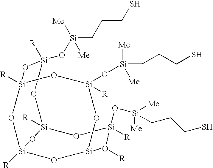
O1[Si]2([R])O[Si]([R])(O[Si]([Me])([Me])CCCS)O([R])[Si]3O[Si]([R])(O[Si]([R])(O[Si](O[Si]([Me])([Me])CCCS)([R])O3)O[Si]1(O[Si](CCCS)([Me])[Me])[R])O2
